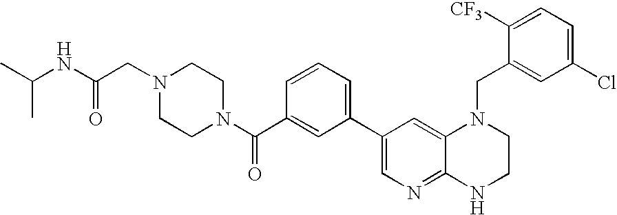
N1(C(C2=CC(C3=CN=C4C(=C3)N(CC3=CC(Cl)=CC=C3[CF3])CCN4)=CC=C2)=O)CCN(CC(NC(C)C)=O)CC1
